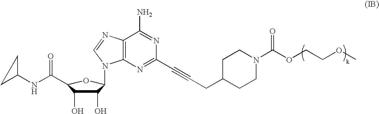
C12=C(N=C(C#CCC3CCN(C(=O)OCCOC)CC3)N=C1N)N(C1C(O)C(O)C(C(NC3CC3)=O)O1)C=N2
